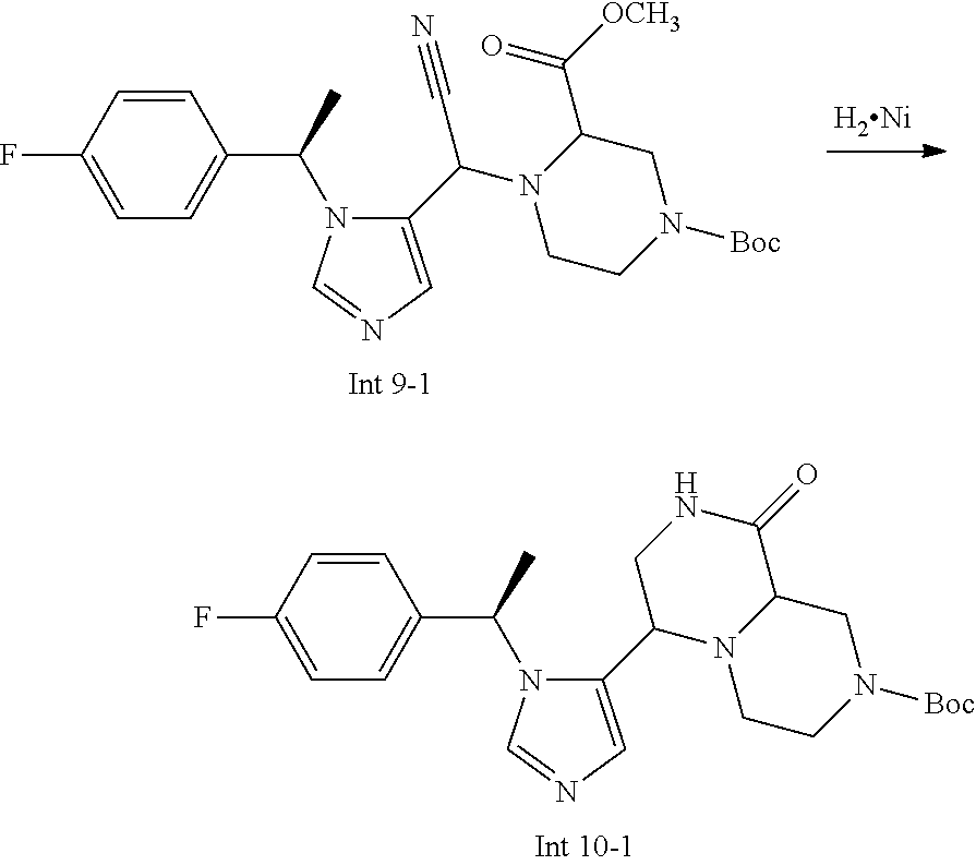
[H2Ni].C1=CC(C(C)N2C(C(N3CCN([Boc])CC3C(=O)[OCH3])C#N)=CN=C2)=CC=C1F.C1=CC(C(C)N2C(C3N4CCN([Boc])CC4C(=O)NC3)=CN=C2)=CC=C1F
